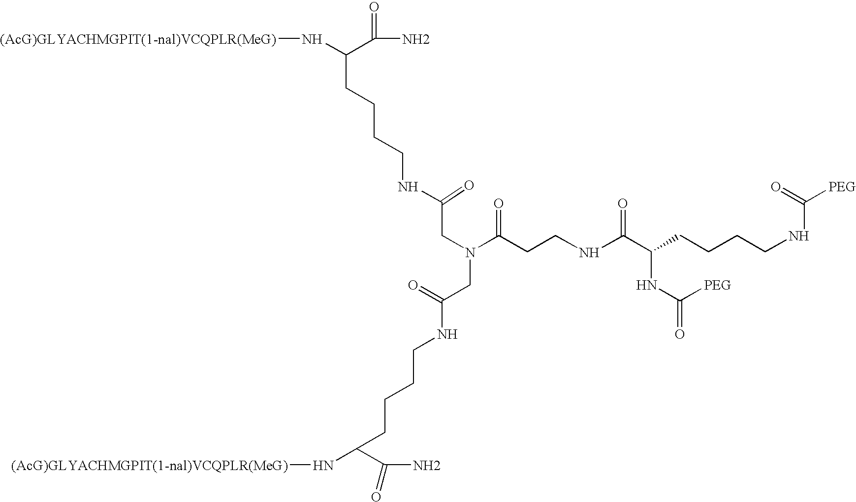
[(AcG)GLYACHMGPIT(1-nal)VCQPLR(MeG)]NC(C(N)=O)CCCCNC(CN(C(CCNC(C(CCCCNC([PEG])=O)NC(=O)[PEG])=O)=O)CC(=O)NCCCCC(N[(AcG)GLYACHMGPIT(1-nal)VCQPLR(MeG)])C(N)=O)=O
